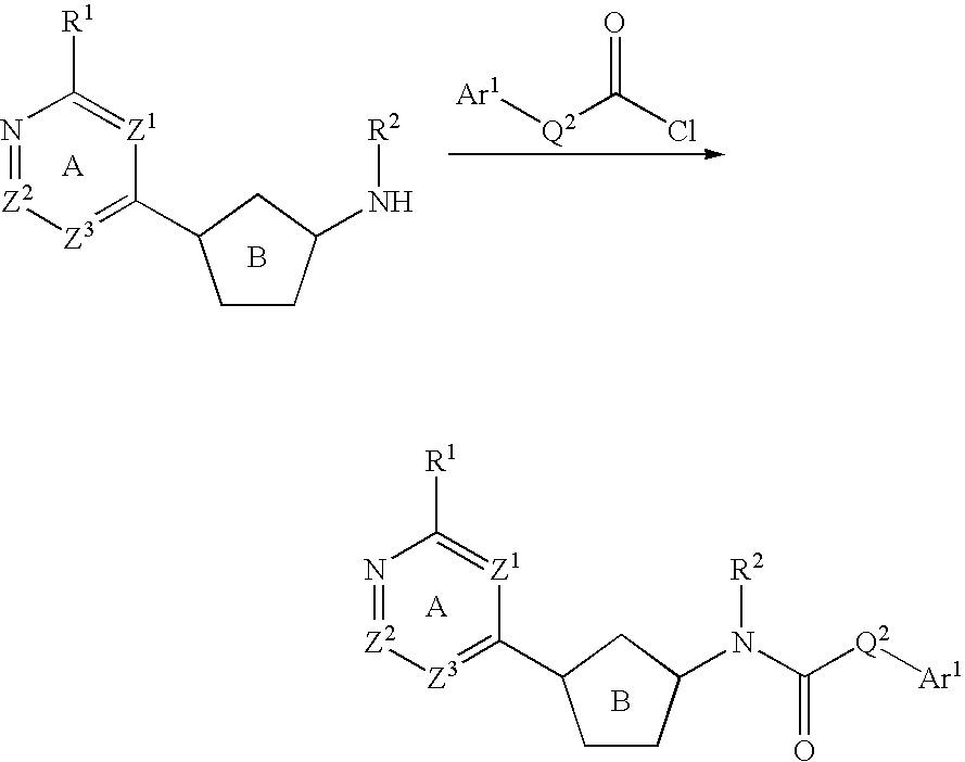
B.N1=[Z2][Z3]=C(C2CCC(N(C([Q2][Ar1])=O)[R2])C2)[Z1]=C1[R1].[A].B.N1=[Z2][Z3]=C(C2CCC(N[R2])C2)[Z1]=C1[R1].[A].O=C([Q2][Ar1])Cl
